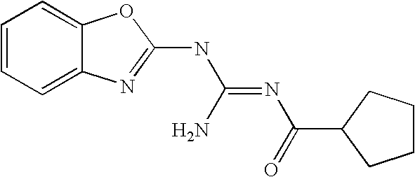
C12=CC=CC=C1N=C(NC(=NC(C1CCCC1)=O)N)O2
